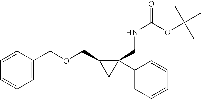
C1=C(COCC2CC2(C2=CC=CC=C2)CNC(=O)OC(C)(C)C)C=CC=C1
